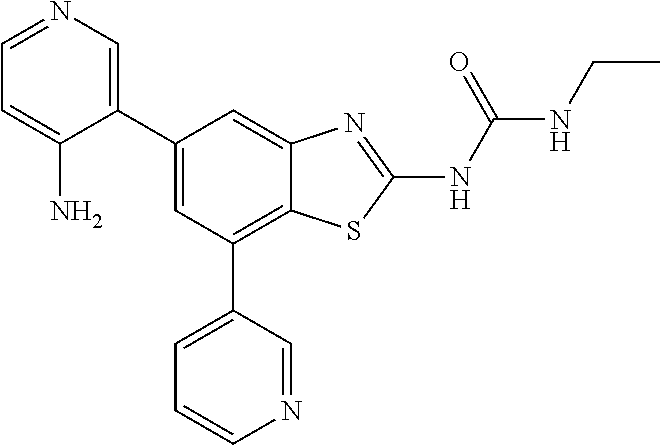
C1(C2=CC(C3=CC=CN=C3)=C3C(=C2)N=C(NC(NCC)=O)S3)=CN=CC=C1N
